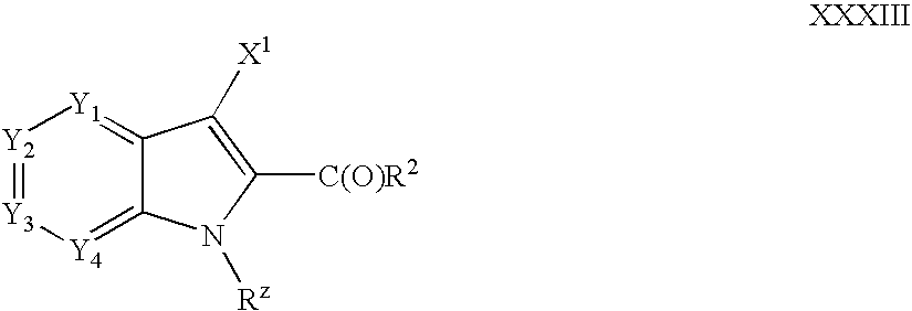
[Y4]1=C2C(=[Y1][Y2]=[Y3]1)C([X1])=C([C(O)R2])N2[Rz]
